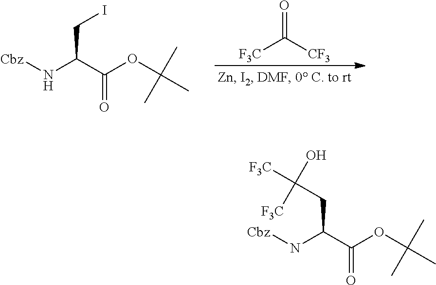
O=C([CF3])[F3C].[Cbz]NC(C(OC(C)(C)C)=O)CI.[Cbz]NC(C(OC(C)(C)C)=O)CC([F3C])(O)[F3C]
